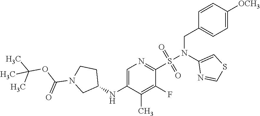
C1=C(NC2CCN(C(OC(C)(C)C)=O)C2)C(C)=C(F)C(S(N(C2=CSC=N2)CC2=CC=C([OCH3])C=C2)(=O)=O)=N1
